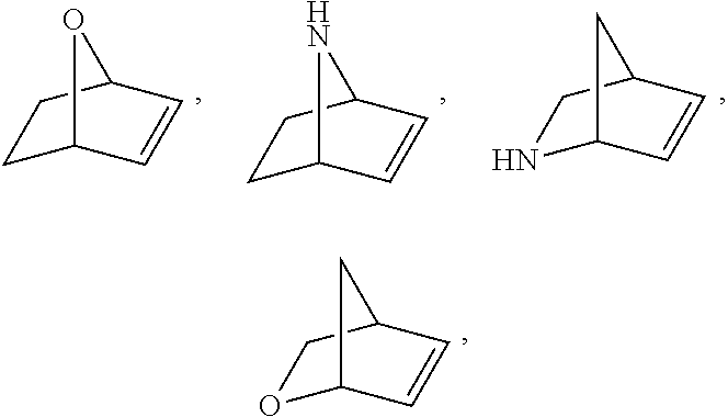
C1C2C=CC(C1)O2.C1C2C=CC(C1)N2.N1C2C=CC(C1)C2.O1C2C=CC(C1)C2
